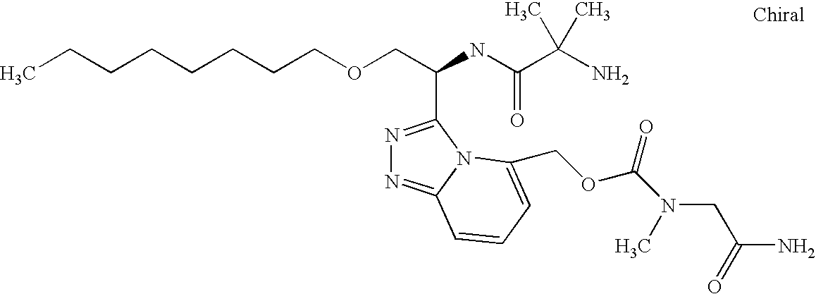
C(OCC(C1=NN=C2N1C(COC(N(C)CC(=O)N)=O)=CC=C2)NC(=O)C(C)(N)C)CCCCCCC
